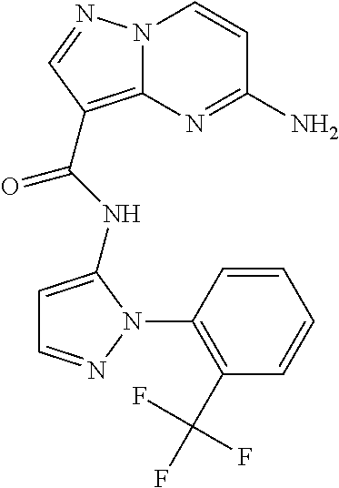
NC1=NC2=C(C(=O)NC3=CC=NN3C3=C(C(F)(F)F)C=CC=C3)C=NN2C=C1
